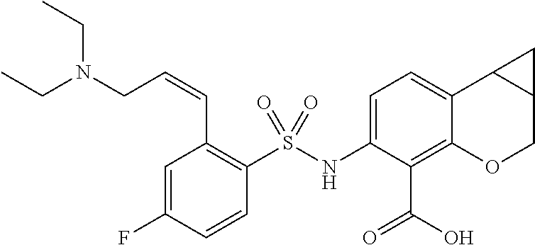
N(C1=CC=C2C(=C1C(=O)O)OCC1C2C1)S(C1=C(C=CCN(CC)CC)C=C(F)C=C1)(=O)=O
